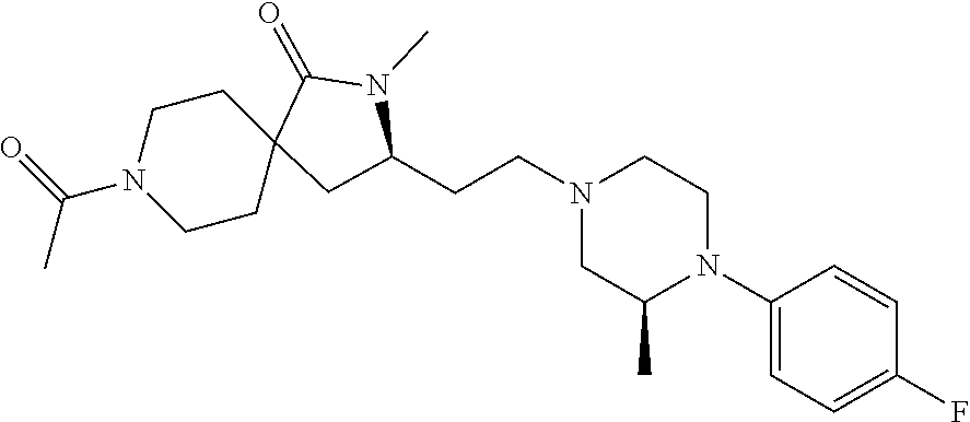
C1(N2CCN(CCC3CC4(CCN(C(=O)C)CC4)C(=O)N3C)CC2C)=CC=C(F)C=C1
